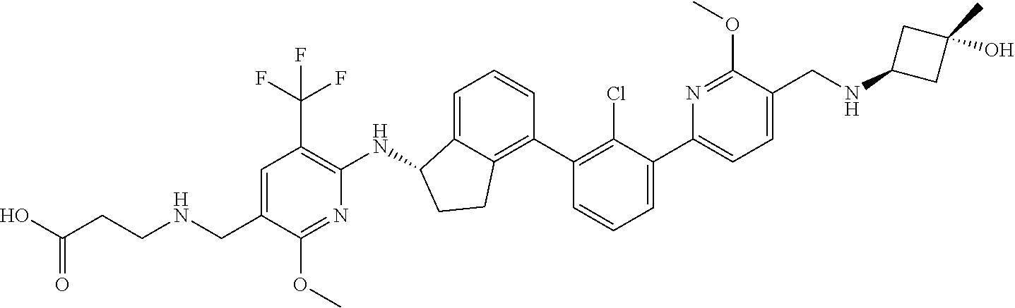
C1=C(CNCCC(O)=O)C(OC)=NC(NC2C3=CC=CC(C4=C(Cl)C(C5=CC=C(CNC6CC(C)(O)C6)C(OC)=N5)=CC=C4)=C3CC2)=C1C(F)(F)F
